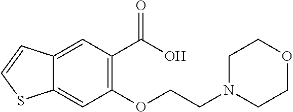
C12=CC(OCCN3CCOCC3)=C(C(O)=O)C=C1C=CS2
